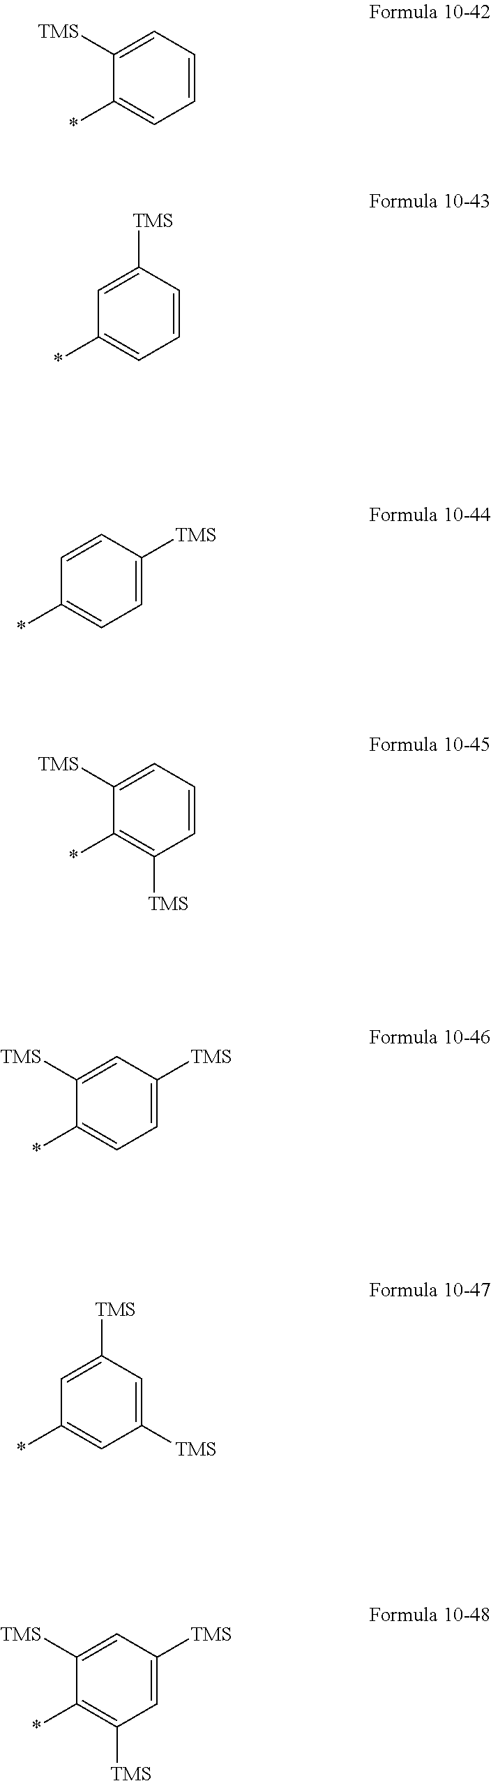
*C1=CC=CC=C1[TMS].*C1=CC=CC([TMS])=C1.*C1=CC=C([TMS])C=C1.*C1=C([TMS])C=CC=C1[TMS].*C1=CC=C([TMS])C=C1[TMS].*C1=CC([TMS])=CC([TMS])=C1.*C1=C([TMS])C=C([TMS])C=C1[TMS]
